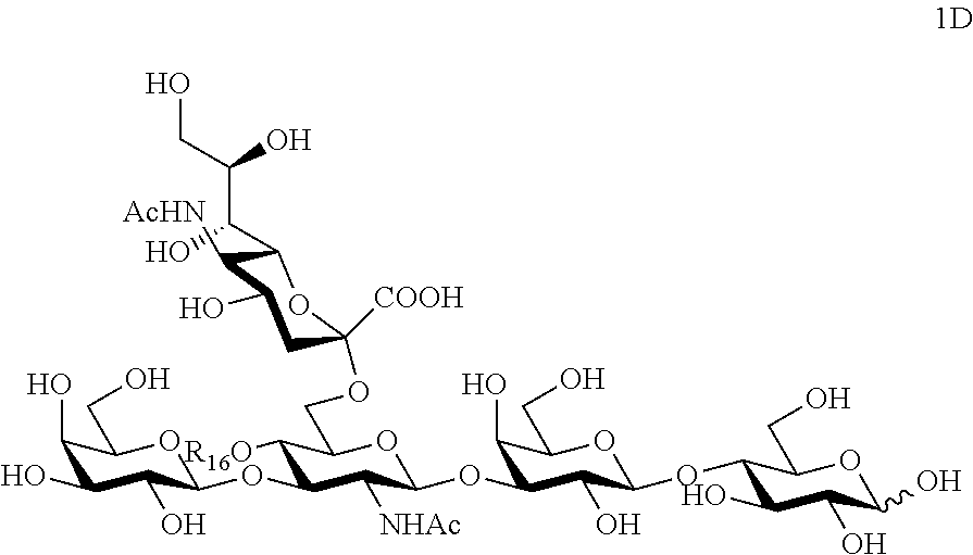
C(C1C([AcHN])C(O)CC([COOH])(OCC2C([R16O])C(OC3C(O)C(O)C(O)C(CO)O3)C([NHAc])C(OC3C(O)C(CO)OC(OC4C(O)C(O)C(O)OC4CO)C3O)O2)O1)(C(O)CO)O
